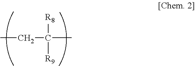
CCC(C)([R8])[R9]
